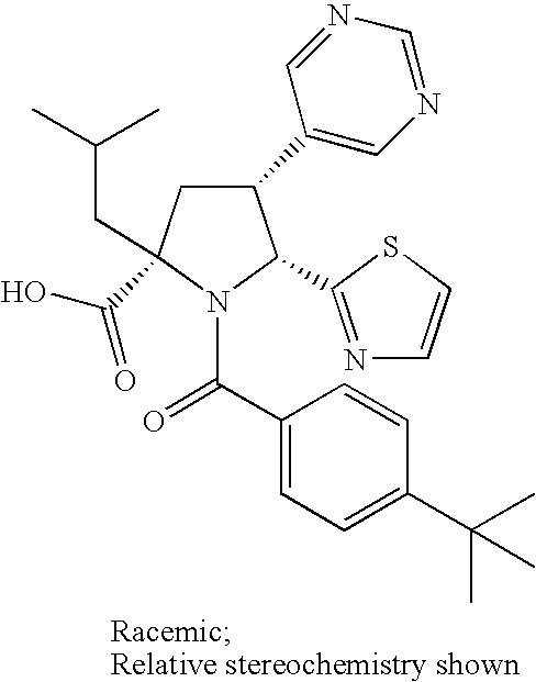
C1(C2=CN=CN=C2)CC(C(O)=O)(CC(C)C)N(C(C2=CC=C(C(C)(C)C)C=C2)=O)C1C1=NC=CS1
